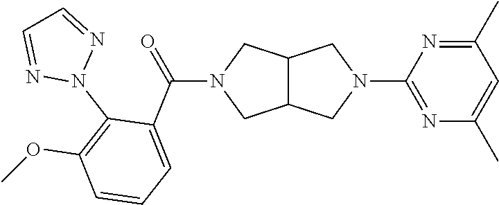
C12C(CN(C3=NC(C)=CC(C)=N3)C1)CN(C(C1=CC=CC(OC)=C1N1N=CC=N1)=O)C2
